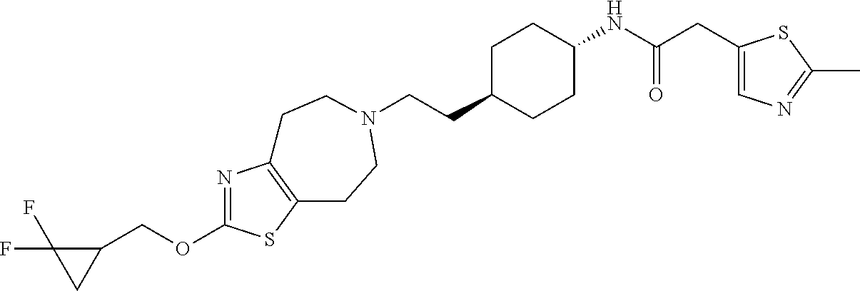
C(CC1CCC(NC(CC2=CN=C(C)S2)=O)CC1)N1CCC2=C(N=C(OCC3C(F)(F)C3)S2)CC1
